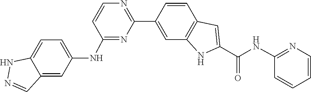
C1(C2=NC=CC(NC3=CC=C4C(=C3)C=NN4)=N2)=CC2=C(C=C1)C=C(C(NC1=NC=CC=C1)=O)N2
